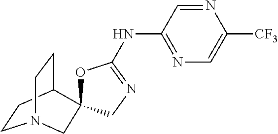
C1CC2CCN1CC21OC(NC2=NC=C([CF3])N=C2)=NC1
